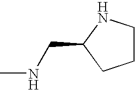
C1CNC(CNC)C1
